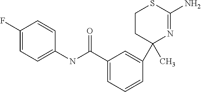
C1=C(C(NC2=CC=C(F)C=C2)=O)C=C(C2(C)N=C(N)SCC2)C=C1
